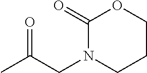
N1(CC(C)=O)C(=O)OCCC1
